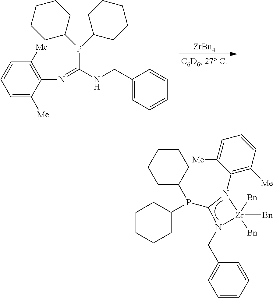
P(C1CCCCC1)(C1CCCCC1)C1N(CC2=CC=CC=C2)[Zr]([Bn])([Bn])([Bn])N1C1=C([Me])C=CC=C1[Me].[ZrBn4].C1(N=C(NCC2=CC=CC=C2)P(C2CCCCC2)C2CCCCC2)=C([Me])C=CC=C1[Me]
